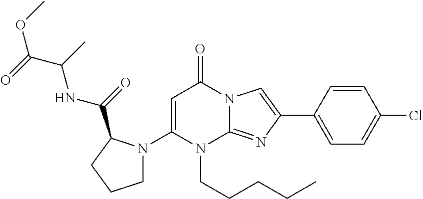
N1(CCCCC)C2=NC(C3=CC=C(Cl)C=C3)=CN2C(=O)C=C1N1CCCC1C(NC(C(=O)OC)C)=O
